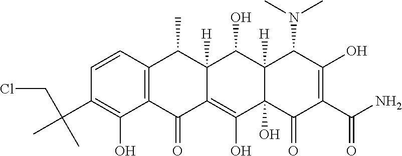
C1=CC2=C(C(O)=C1C(CCl)(C)C)C(=O)C1=C(O)C3(O)C([H])(C(O)C1([H])C2C)C(N(C)C)C(O)=C(C(N)=O)C3=O
